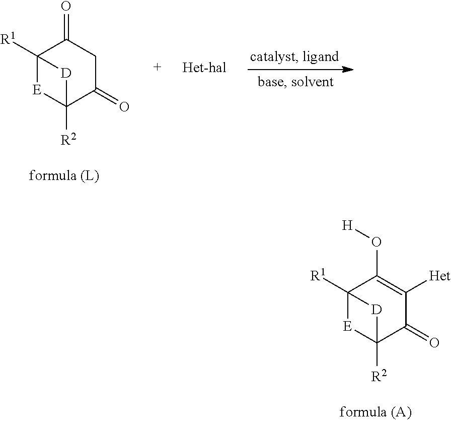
C12([R1])[E]C([R2])(C(=O)CC1=O)[D]2.C12([R1])[E]C([R2])(C(=O)C([Het])=C1O[H])[D]2
